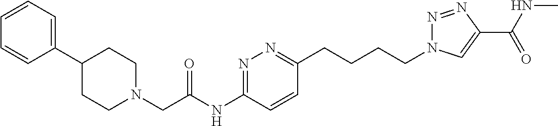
N1(CC(NC2=NN=C(CCCCN3N=NC(C(NC)=O)=C3)C=C2)=O)CCC(C2=CC=CC=C2)CC1
